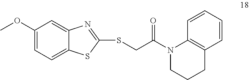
C1(OC)=CC=C2C(=C1)N=C(SCC(N1CCCC3=C1C=CC=C3)=O)S2
